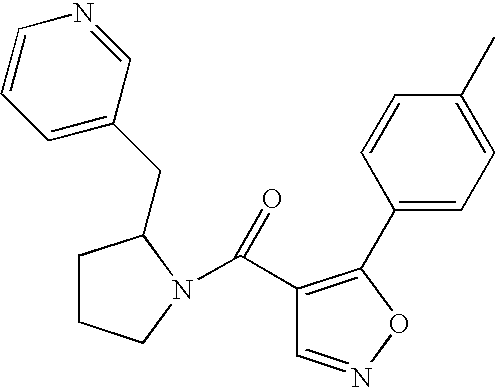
C1(C2=C(C(N3CCCC3CC3=CC=CN=C3)=O)C=NO2)=CC=C(C)C=C1
